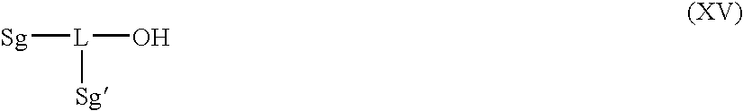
[Sg][L](O)[Sg]
